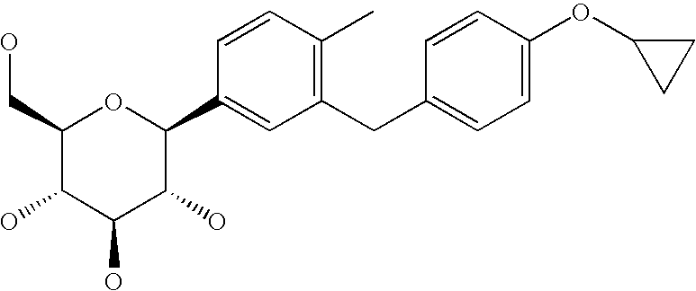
C1(CC2=CC=C(OC3CC3)C=C2)=C(C)C=CC(C2OC(CO)C(O)C(O)C2O)=C1
